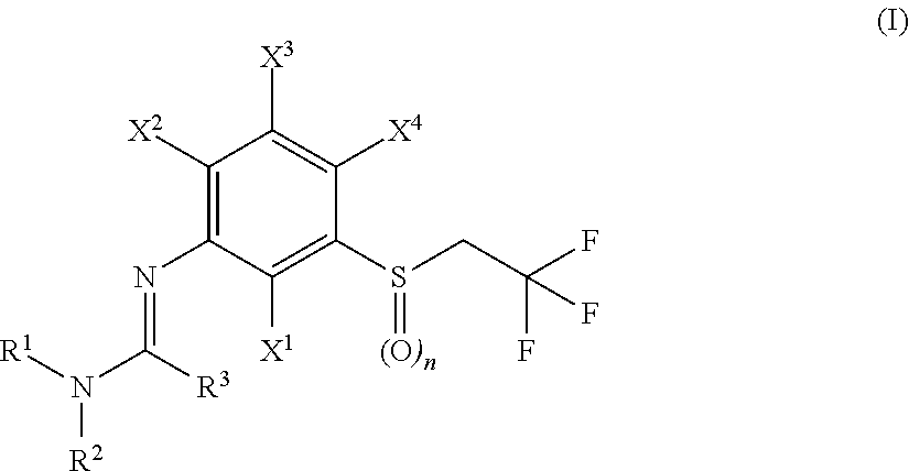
C1([X2])=C(N=C([R3])N([R1])[R2])C([X1])=C(S(=[(O)n])CC(F)(F)F)C([X4])=C1[X3]
